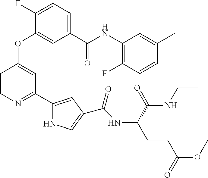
C1(F)=CC=C(C(NC2=C(F)C=CC(C)=C2)=O)C=C1OC1=CC(C2=CC(C(NC(CCC(OC)=O)C(=O)NCC)=O)=CN2)=NC=C1
